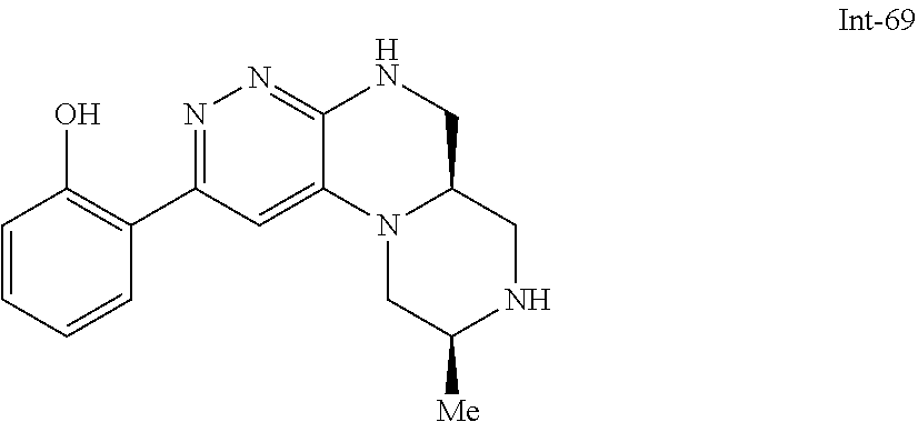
C1=CC=CC(C2=NN=C3C(=C2)N2C(CN3)CNC([Me])C2)=C1O
